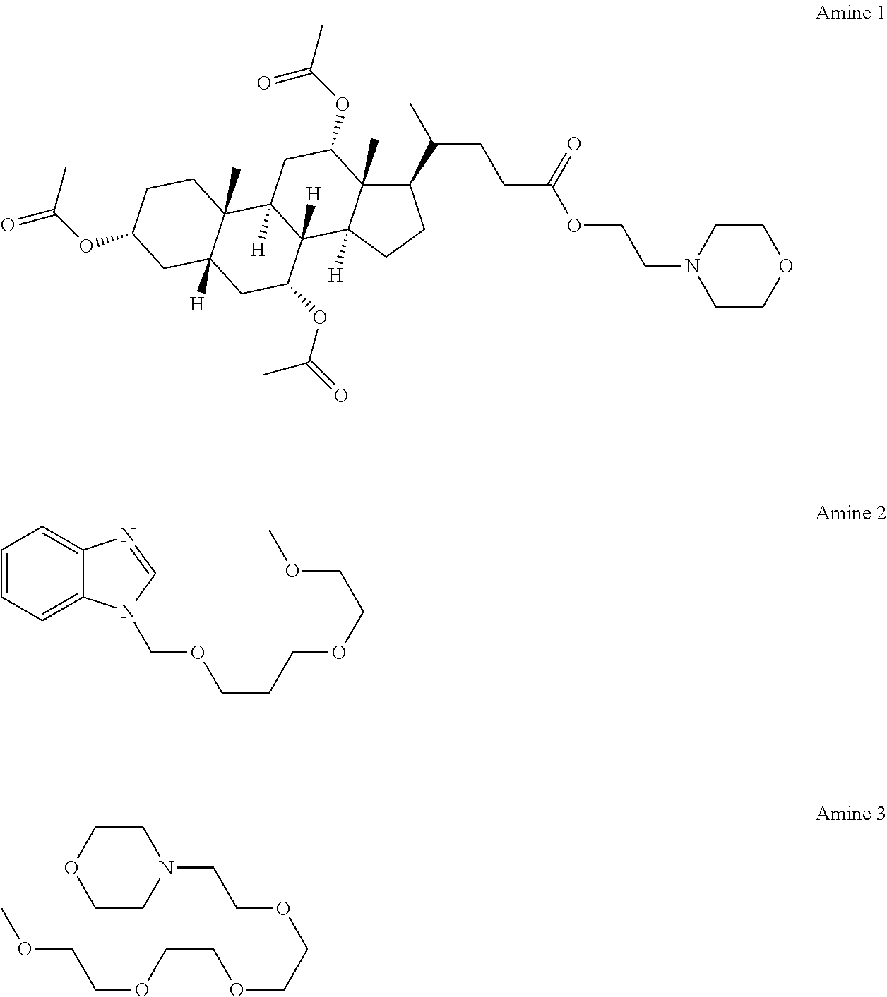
N1(CCOC(CCC(C)C2C3(C)C([H])(CC2)C2([H])C([H])(CC3OC(C)=O)C3(C)C([H])(CC2OC(=O)C)CC(OC(=O)C)CC3)=O)CCOCC1.C1=CC=C2C(=C1)N=CN2COCCCOCCOC.C1CN(CCOCCOCCOCCOC)CCO1
